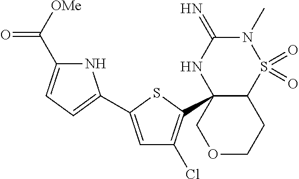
C12C(C3=C(Cl)C=C(C4=CC=C(C([OMe])=O)N4)S3)(NC(=N)N(C)S1(=O)=O)COCC2
